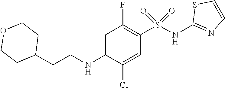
C1=C(NCCC2CCOCC2)C(Cl)=CC(S(NC2=NC=CS2)(=O)=O)=C1F
